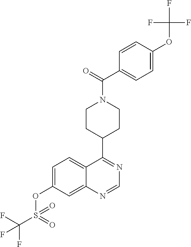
C1=C(OS(=O)(=O)C(F)(F)F)C=C2C(=C1)C(C1CCN(C(=O)C3=CC=C(OC(F)(F)F)C=C3)CC1)=NC=N2
